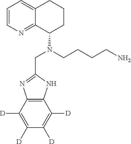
C12=C(C([D])=C([D])C([D])=C1[D])N=C(CN(C1CCCC3=CC=CN=C13)CCCCN)N2
